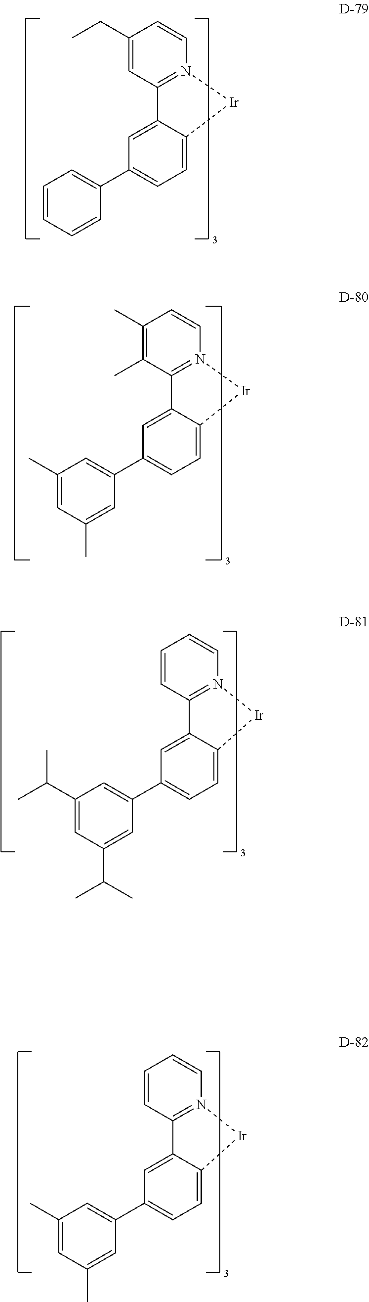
C1=CN2=C(C=C1CC)C1=CC(C3=CC=CC=C3)=CC=C1[Ir]2.C1=CN2=C(C(C)=C1C)C1=CC(C3=CC(C)=CC(C)=C3)=CC=C1[Ir]2.C1=CN2=C(C=C1)C1=CC(C3=CC(C(C)C)=CC(C(C)C)=C3)=CC=C1[Ir]2.C1=CN2=C(C=C1)C1=CC(C3=CC(C)=CC(C)=C3)=CC=C1[Ir]2
